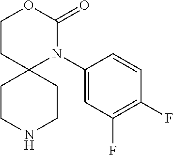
C1CNCCC12CCOC(=O)N2C1=CC(F)=C(F)C=C1
